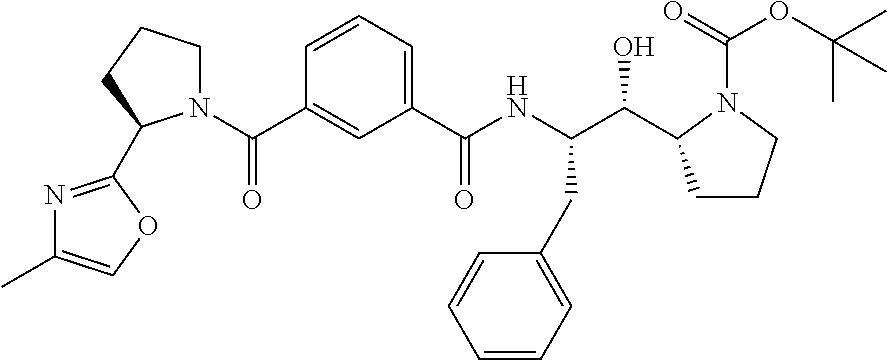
C1=CC=C(C(NC(C(O)C2CCCN2C(=O)OC(C)(C)C)CC2=CC=CC=C2)=O)C=C1C(=O)N1CCCC1C1=NC(C)=CO1
